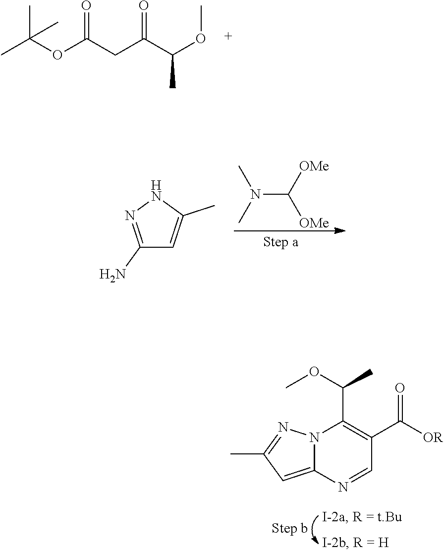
CC(OC(CC(C(OC)C)=O)=O)(C)C.CN(C)C([OMe])[OMe].C1(N)=NNC(C)=C1.C12=CC(C)=NN1C(C(C)OC)=C(C(=O)[OR])C=N2
